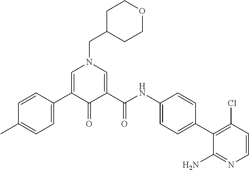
C1=CC(C2=CN(CC3CCOCC3)C=C(C(NC3=CC=C(C4=C(Cl)C=CN=C4N)C=C3)=O)C2=O)=CC=C1C
